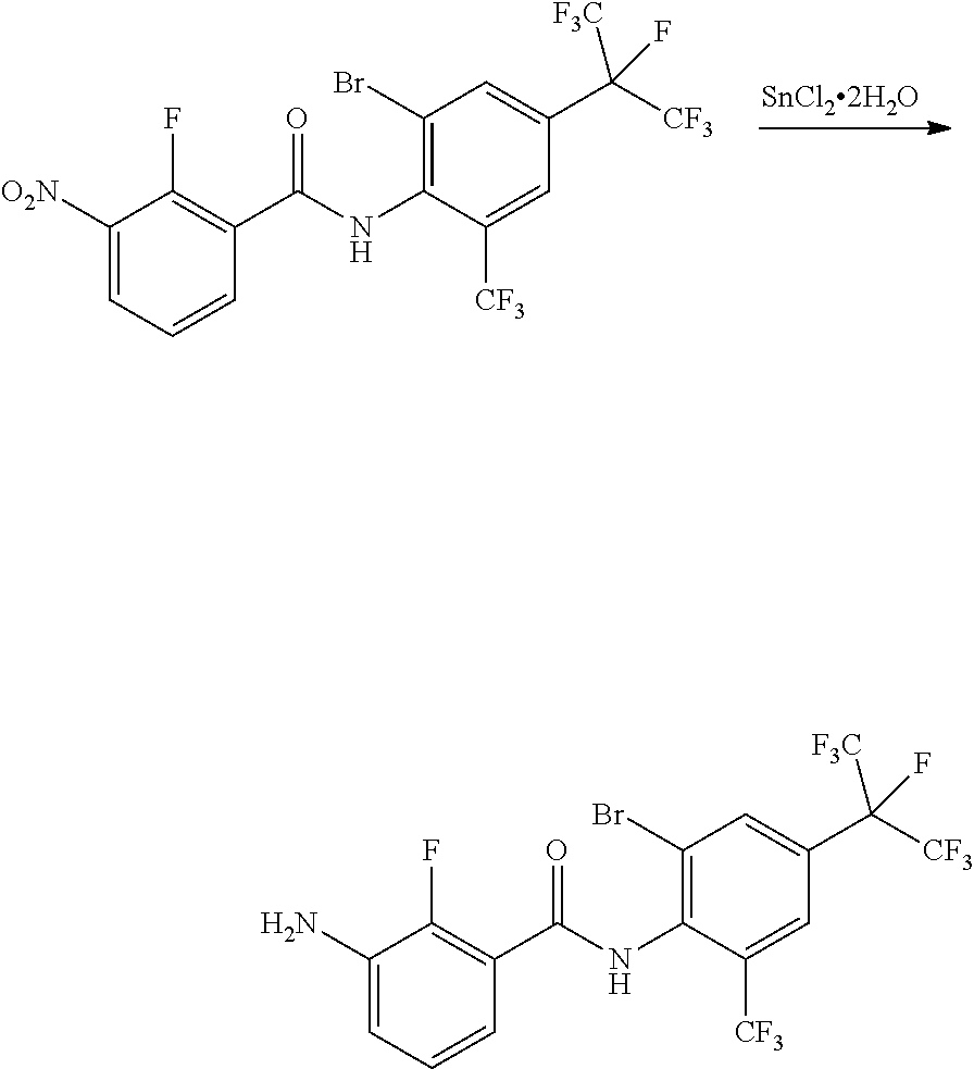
C1(F)=C(C(=O)NC2=C(Br)C=C(C([F3C])([CF3])F)C=C2[CF3])C=CC=C1[O2N].C1(F)=C(C(=O)NC2=C(Br)C=C(C([F3C])([CF3])F)C=C2[CF3])C=CC=C1N
